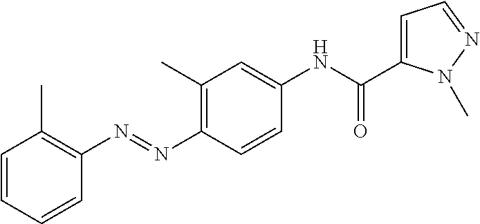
N(C1=C(C)C=C(NC(C2=CC=NN2C)=O)C=C1)=NC1=C(C)C=CC=C1
